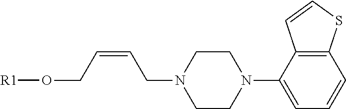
C12=C(C(N3CCN(CC=CCO[R1])CC3)=CC=C1)C=CS2
